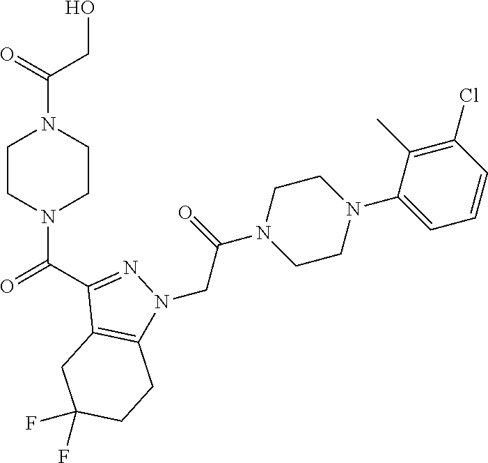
O=C(C1=NN(CC(N2CCN(C3=CC=CC(Cl)=C3C)CC2)=O)C2=C1CC(F)(F)CC2)N1CCN(C(=O)CO)CC1
